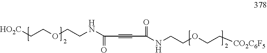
[HO2C]CCOCCNC(=O)C#CC(=O)NCCOCC[CO2C6F5]
